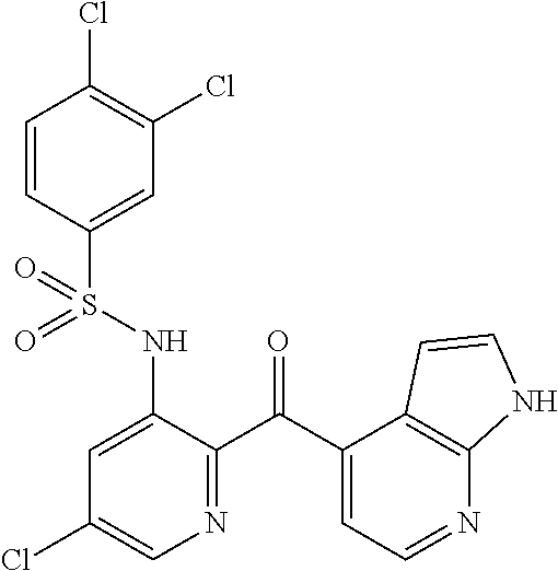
C1=CC(S(NC2=CC(Cl)=CN=C2C(C2=CC=NC3=C2C=CN3)=O)(=O)=O)=CC(Cl)=C1Cl
